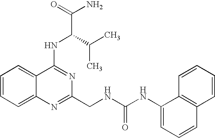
C1=CC=C2C(=C1)C(NC(C(C)C)C(N)=O)=NC(CNC(NC1=CC=CC3=C1C=CC=C3)=O)=N2
